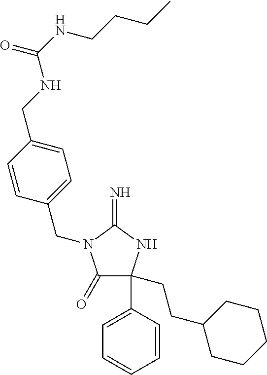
C1(=O)C(CCC2CCCCC2)(C2=CC=CC=C2)NC(=N)N1CC1=CC=C(CNC(=O)NCCCC)C=C1
